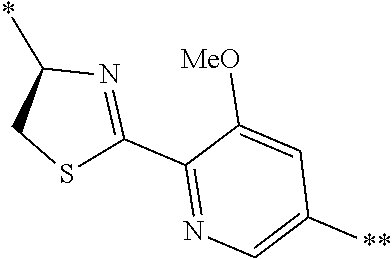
C1(*)CSC(C2=NC=C([**])C=C2[MeO])=N1
